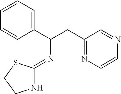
C1=CC(C(CC2=NC=CN=C2)N=C2NCCS2)=CC=C1
